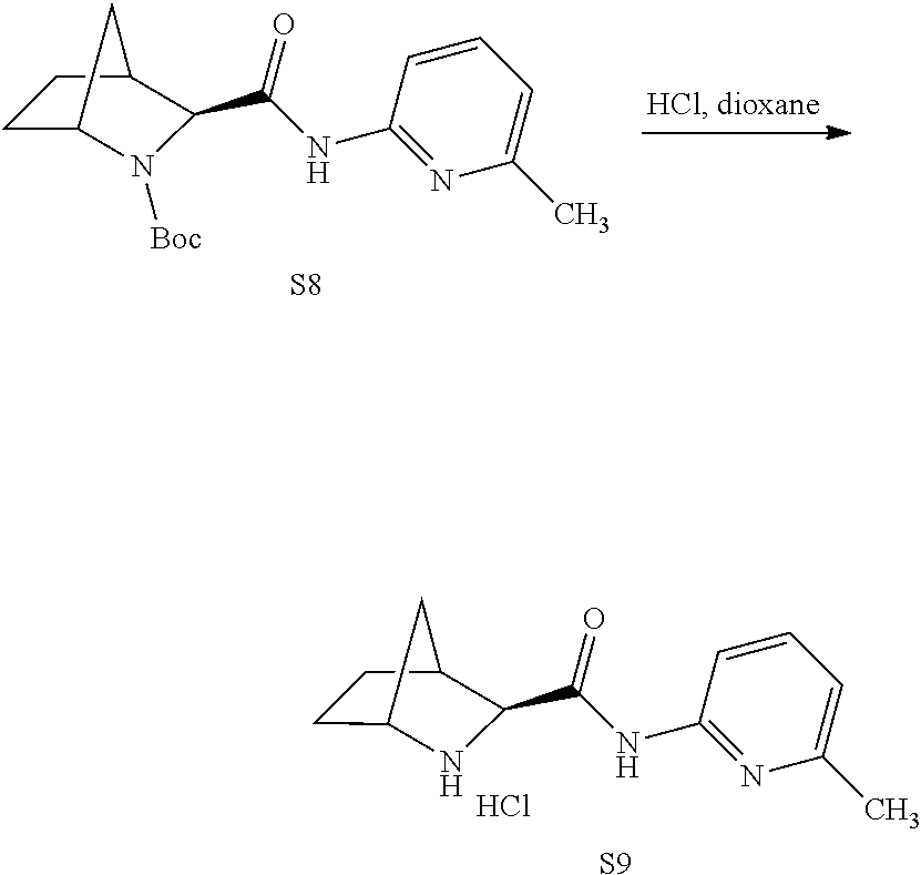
C1C2CC(C(C(NC3=NC(C)=CC=C3)=O)N2[Boc])C1.[S8].C1C2CC(C(C(NC3=NC(C)=CC=C3)=O)N2)C1.Cl.[S9]
